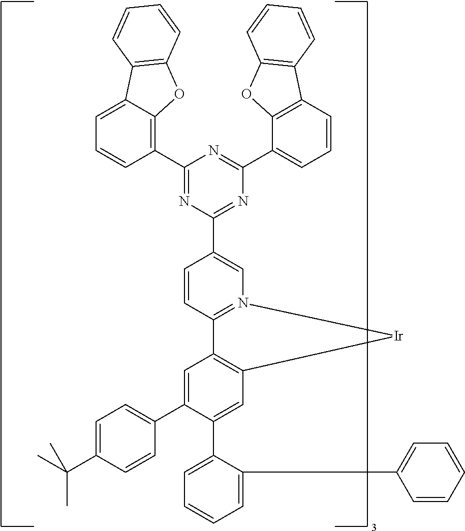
C1(C2=CC=C(C(C)(C)C)C=C2)=CC2=C(C=C1C1=CC=CC=C1C1=CC=CC=C1)[Ir]N1=C2C=CC(C2=NC(C3=CC=CC4=C3OC3=C4C=CC=C3)=NC(C3=C4C(=CC=C3)C3=C(O4)C=CC=C3)=N2)=C1
